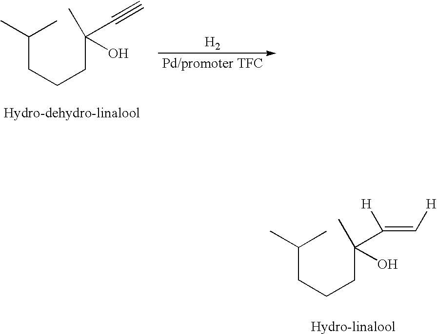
C(CCCC(C#C)(O)C)(C)C.[H2].C(CCCC(O)(C)C(=C[H])[H])(C)C
